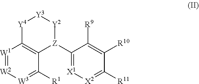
[W1]1=[W2][W3]=C([R1])C2=C1[Y4][Y3][Y2][Z]2C1=[X1][X2]=C([R11])C([R10])=C1[R9]
